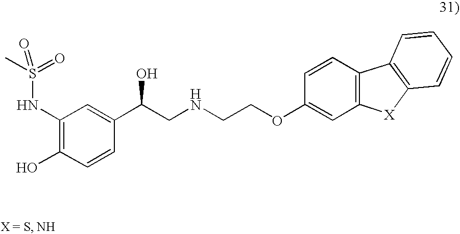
C1(NS(C)(=O)=O)=C(O)C=CC(C(CNCCOC2=CC3=C(C=C2)C2=C([X]3)C=CC=C2)O)=C1
